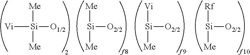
[Me][Si]([Vi])([O1/2])[Me].[Me][Si]([O2/2])[Me].[Vi][Si]([O2/2])[Me].[Rf][Si]([O2/2])[Me]
